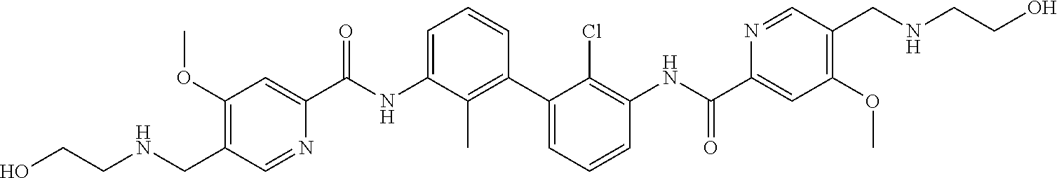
C1(OC)=C(CNCCO)C=NC(C(NC2=CC=CC(C3=CC=CC(NC(C4=CC(OC)=C(CNCCO)C=N4)=O)=C3Cl)=C2C)=O)=C1
